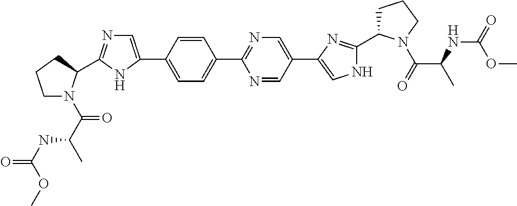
C1=CC(C2=CN=C(C3N(C(C(C)NC(=O)OC)=O)CCC3)N2)=CC=C1C1=NC=C(C2=CNC(C3CCCN3C(=O)C(NC(=O)OC)C)=N2)C=N1
